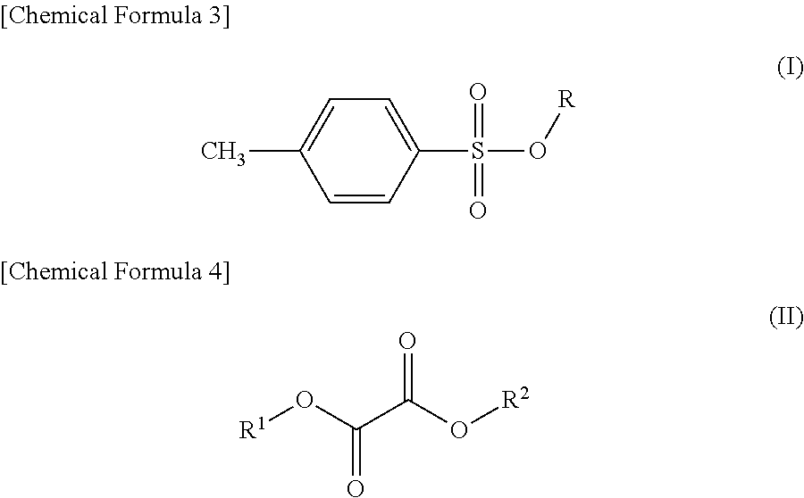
[R1]OC(C(O[R2])=O)=O.C1=CC(S(O[R])(=O)=O)=CC=C1C
